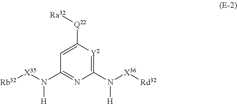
C1(N([X36][Rd32])[H])=[Y2]C([Q22][Ra32])=CC(N([X35][Rb32])[H])=N1
